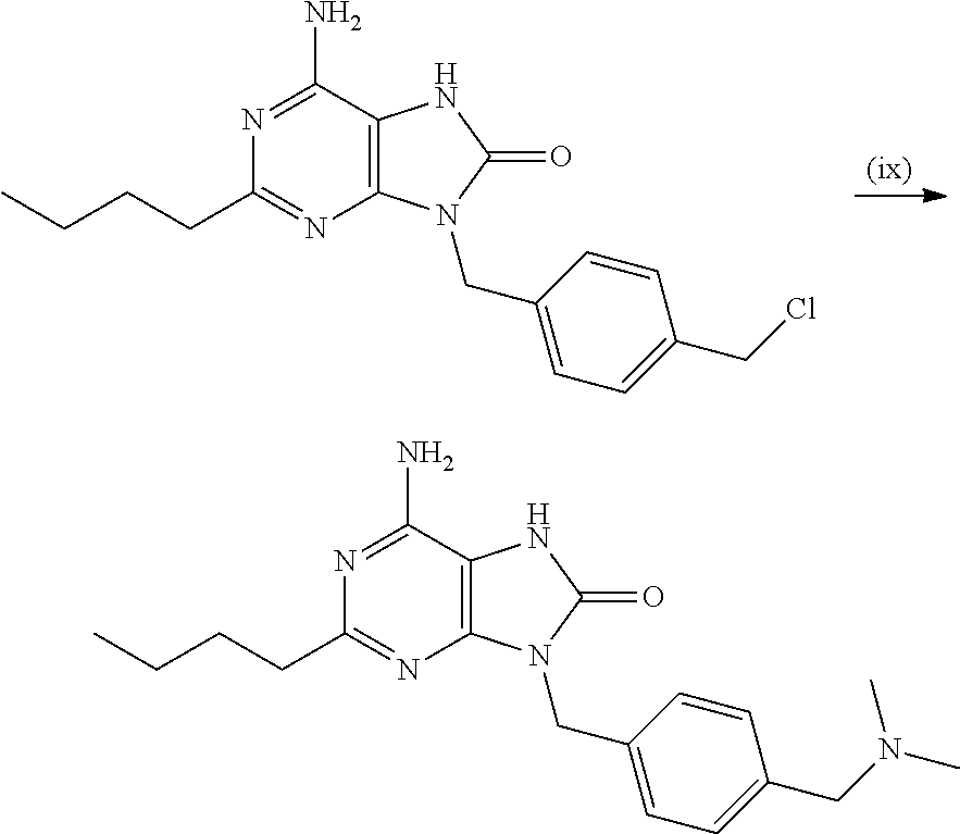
N1=C(N)C2=C(N=C1CCCC)N(CC1=CC=C(CCl)C=C1)C(=O)N2.N1=C(N)C2=C(N=C1CCCC)N(CC1=CC=C(CN(C)C)C=C1)C(=O)N2
